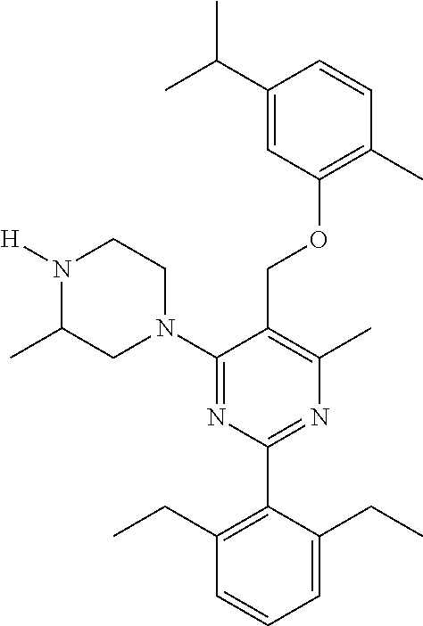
C1(C(C)C)=CC(OCC2=C(C)N=C(C3=C(CC)C=CC=C3CC)N=C2N2CCN([H])C(C)C2)=C(C)C=C1
